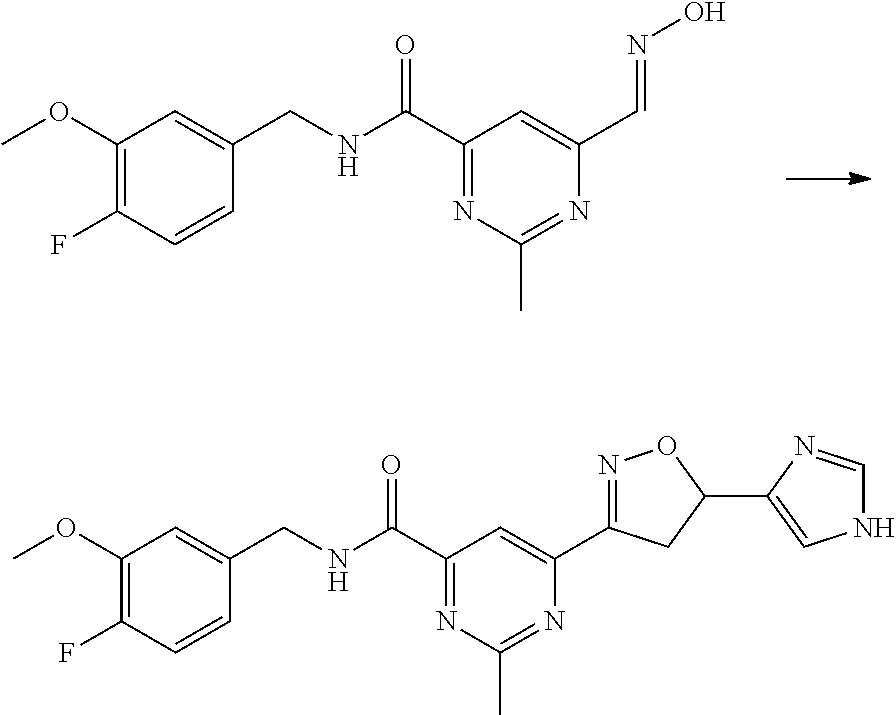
C1(OC)=C(F)C=CC(CNC(C2=NC(C)=NC(C=NO)=C2)=O)=C1.C1(OC)=C(F)C=CC(CNC(C2=NC(C)=NC(C3=NOC(C4=CNC=N4)C3)=C2)=O)=C1
